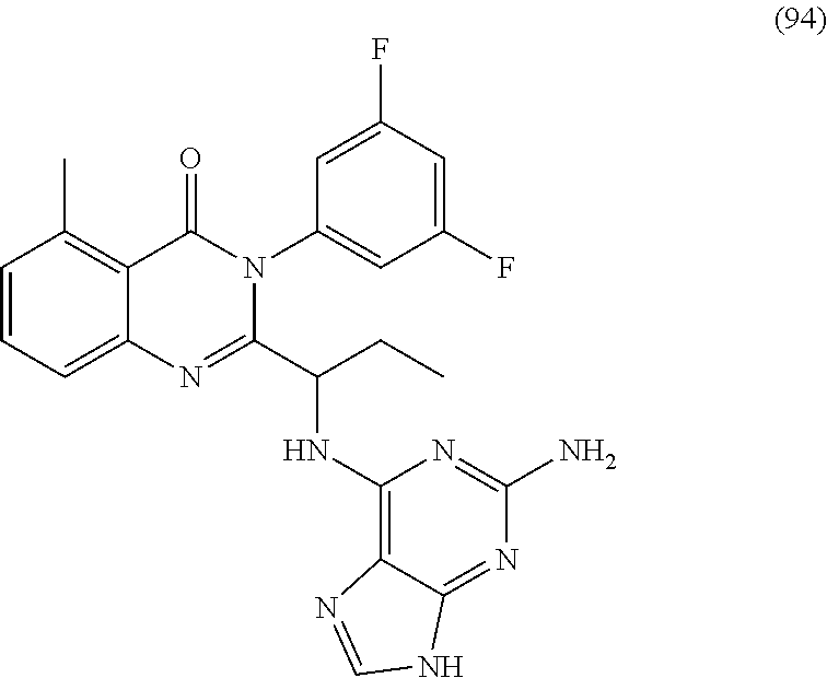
C1=CC=C2C(=C1C)C(=O)N(C1=CC(F)=CC(F)=C1)C(C(NC1=C3C(=NC(N)=N1)NC=N3)CC)=N2
